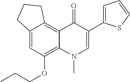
C12=CC(OCCC)=C3C(=C1CCC2)C(=O)C(C1=CC=CS1)=CN3C
